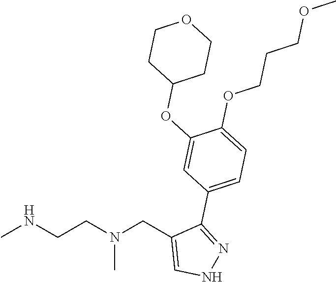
CNCCN(CC1=CNN=C1C1=CC=C(OCCCOC)C(OC2CCOCC2)=C1)C
